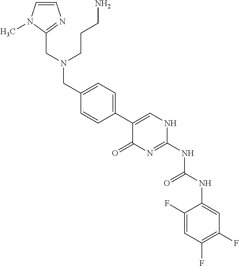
C1(F)=CC(F)=C(F)C=C1NC(NC1=NC(=O)C(C2=CC=C(CN(CC3=NC=CN3C)CCCN)C=C2)=CN1)=O
